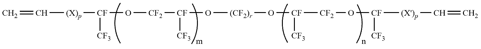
C=C[(X)p][CF]([CF3])O[CF2][CF]([CF3])O[(CF2)r]O[CF]([CF3])[CF2]O[CF]([CF3])[(X')p]C=C
